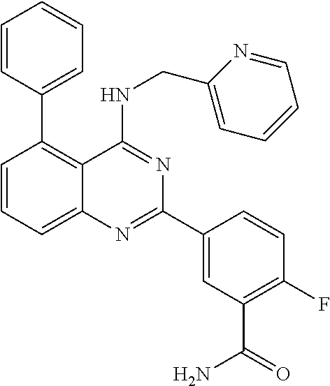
C1=CC(C2=C3C(=CC=C2)N=C(C2=CC(C(=O)N)=C(F)C=C2)N=C3NCC2=CC=CC=N2)=CC=C1
